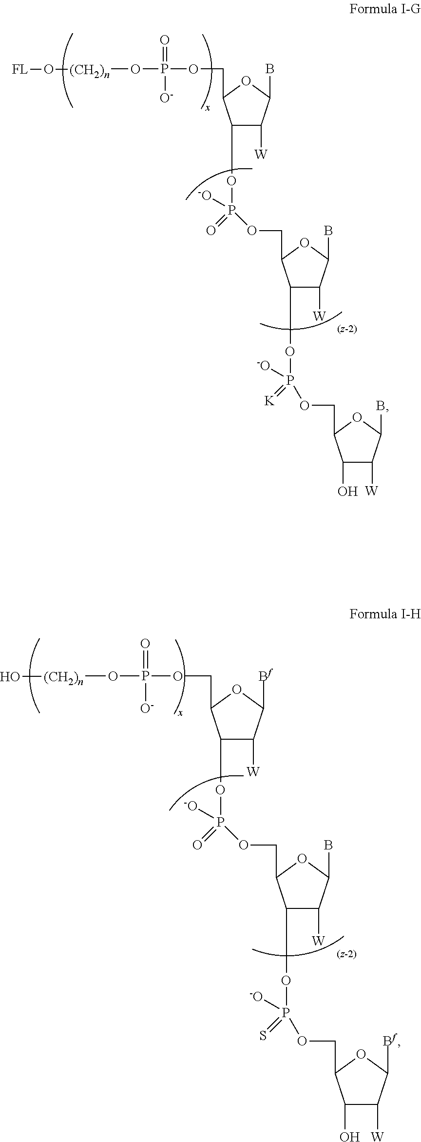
C1([W])C(B)OC(COP(=O)([O-])O[(CH2)n]O[FL])C1OP(OCC1C(OP([-O])(=[K])OCC2C(O)C([W])C(B)O2)C([W])C(B)O1)([-O])=O.C1([W])C([Bf])OC(COP(=O)([O-])O[(CH2)n]O)C1OP(OCC1C(OP([-O])(=S)OCC2C(O)C([W])C([Bf])O2)C([W])C(B)O1)([-O])=O
